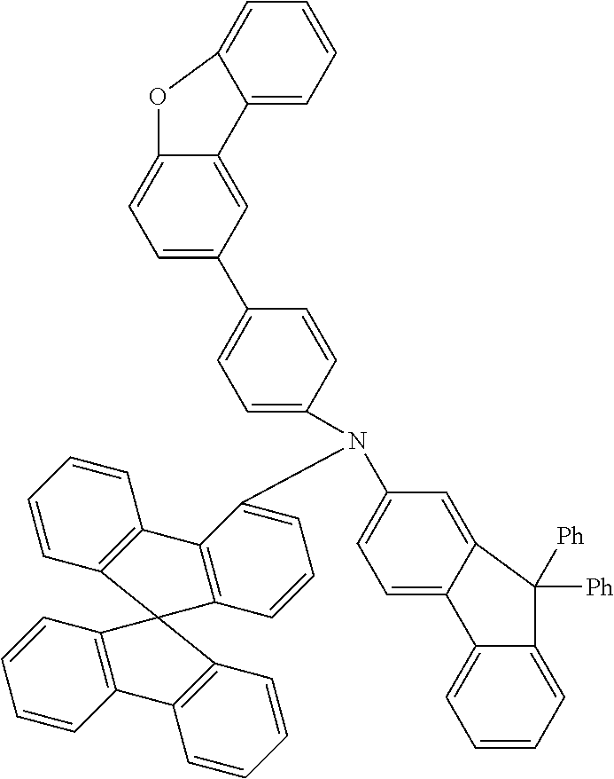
C1=CC2=C(C=C1)C1=C(C=CC=C1N(C1=CC=C3C(=C1)C([Ph])([Ph])C1=CC=CC=C31)C1=CC=C(C3=CC=C4C(=C3)C3=CC=CC=C3O4)C=C1)C21C2=C(C=CC=C2)C2=C1C=CC=C2
